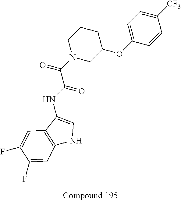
C1CCN(C(=O)C(NC2=CNC3=C2C=C(F)C(F)=C3)=O)CC1OC1=CC=C([CF3])C=C1
